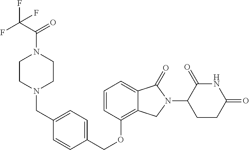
C(OC1=C2C(=CC=C1)C(=O)N(C1C(=O)NC(=O)CC1)C2)C1=CC=C(CN2CCN(C(=O)C(F)(F)F)CC2)C=C1
